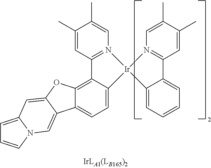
C1(C)=CC2=N(C=C1C)[Ir]1(C3=CC=C4C(=C23)OC2=CC3=CC=CN3C=C42)N2=C(C=C(C)C(C)=C2)C2=CC=CC=C21
